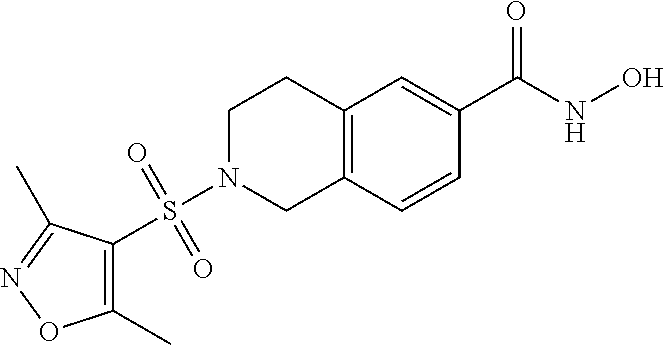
C1(C)=C(S(N2CC3=C(CC2)C=C(C(NO)=O)C=C3)(=O)=O)C(C)=NO1
